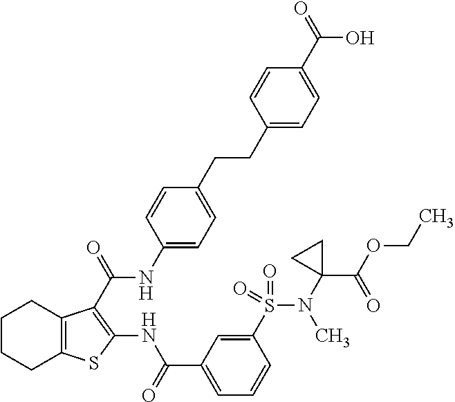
C1(CCC2=CC=C(NC(=O)C3=C(NC(C4=CC=CC(S(N(C5(C(OCC)=O)CC5)C)(=O)=O)=C4)=O)SC4=C3CCCC4)C=C2)=CC=C(C(=O)O)C=C1
